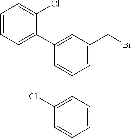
C1=CC=C(C2=CC(CBr)=CC(C3=C(Cl)C=CC=C3)=C2)C(Cl)=C1
